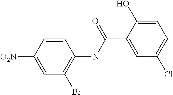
C1=C([O2N])C=CC(NC(C2=CC(Cl)=CC=C2O)=O)=C1Br
